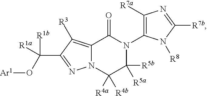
N12C(=C([R3])C(C(O[Ar1])([R1b])[R1a])=N1)C(=O)N(C1=C([R7a])N=C([R7b])N1[R8])C([R5a])([R5b])C2([R4a])[R4b]
